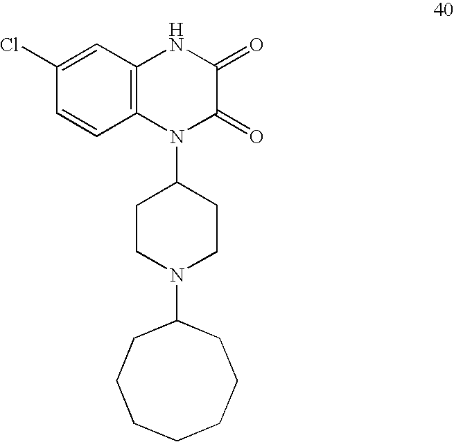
C1(Cl)=CC2=C(C=C1)N(C1CCN(C3CCCCCCC3)CC1)C(=O)C(=O)N2
